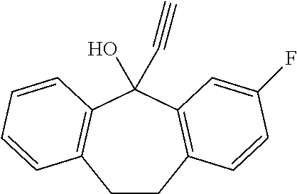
C1CC2=C(C(O)(C#C)C3=C1C=CC=C3)C=C(F)C=C2
